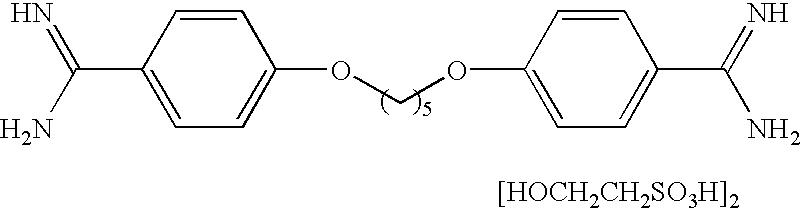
C1=CC(C(=N)N)=CC=C1OCOC1=CC=C(C(N)=N)C=C1.[[HOCH2CH2SO3H]2]
